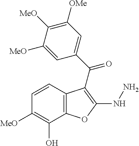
C12=C(C=CC([MeO])=C1O)C(C(C1=CC([OMe])=C([MeO])C([MeO])=C1)=O)=C(NN)O2
